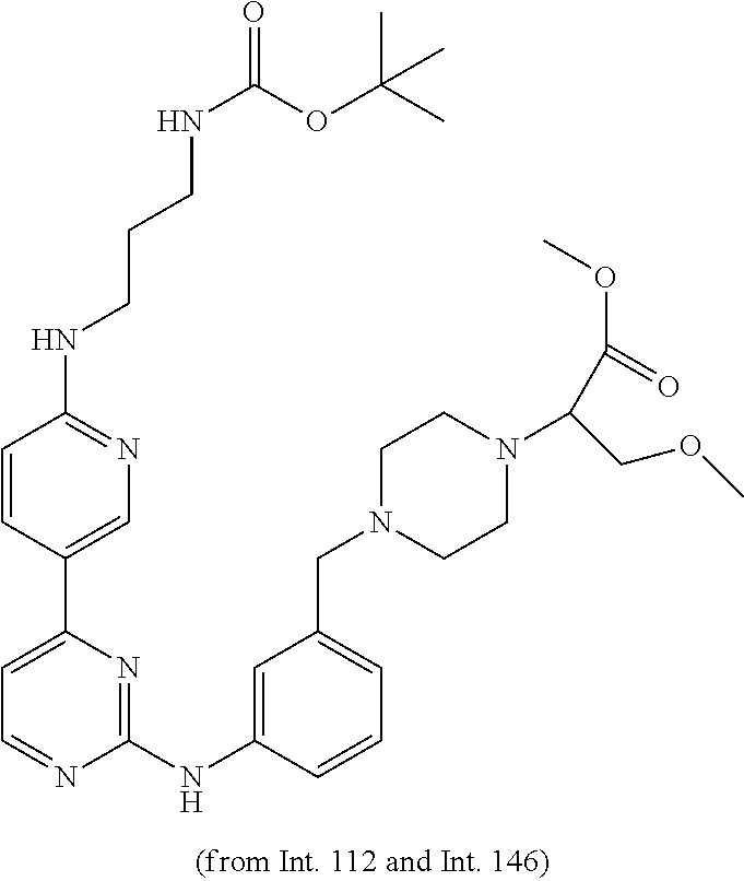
N(C1=NC=C(C2=CC=NC(NC3=CC(CN4CCN(C(C(OC)=O)COC)CC4)=CC=C3)=N2)C=C1)CCCNC(=O)OC(C)(C)C
